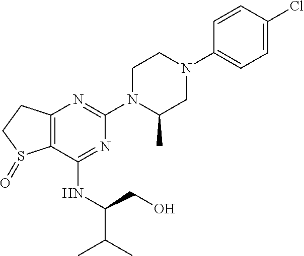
C12=C(C(NC(C(C)C)CO)=NC(N3C(C)CN(C4=CC=C(Cl)C=C4)CC3)=N1)S(=O)CC2
